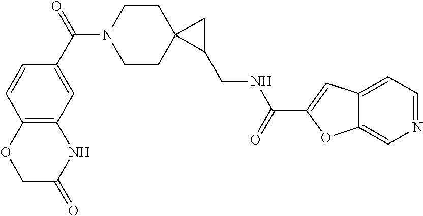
C1CN(C(=O)C2=CC3=C(C=C2)OCC(=O)N3)CCC12C(CNC(C1=CC3=CC=NC=C3O1)=O)C2
